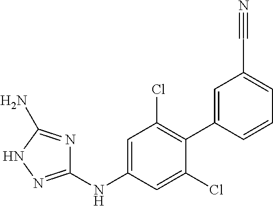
C1(NC2=CC(Cl)=C(C3=CC(C#N)=CC=C3)C(Cl)=C2)=NNC(N)=N1
